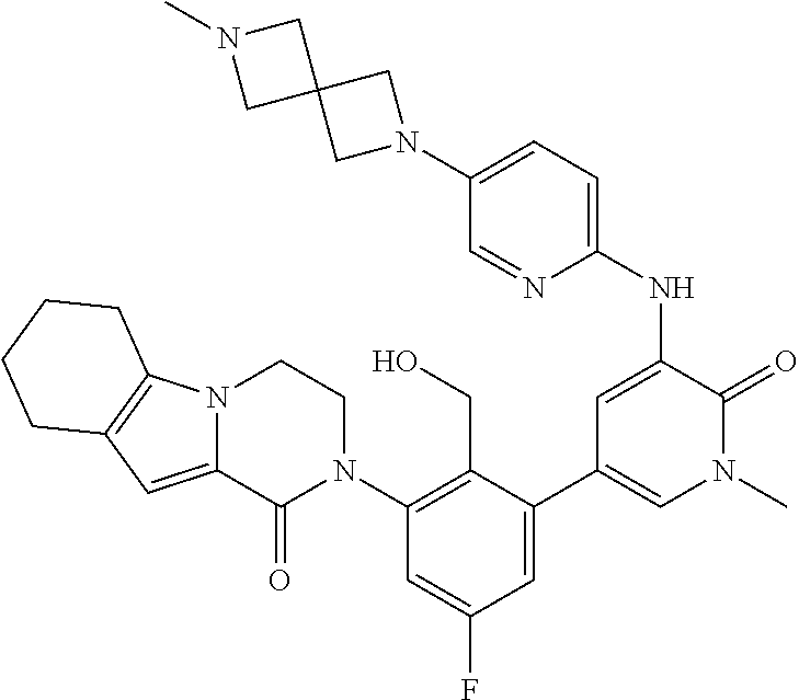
N1(C2=CC=C(NC3=CC(C4=CC(F)=CC(N5CCN6C(=CC7=C6CCCC7)C5=O)=C4CO)=CN(C)C3=O)N=C2)CC2(C1)CN(C)C2
